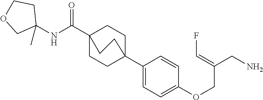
N(C(C12CCC(C3=CC=C(OCC(CN)=CF)C=C3)(CC1)CC2)=O)C1(C)CCOC1
